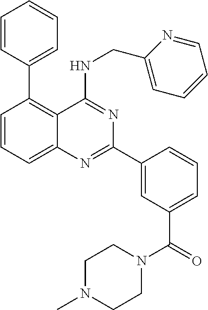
C1=CC=C2C(=C1C1=CC=CC=C1)C(NCC1=CC=CC=N1)=NC(C1=CC(C(=O)N3CCN(C)CC3)=CC=C1)=N2
